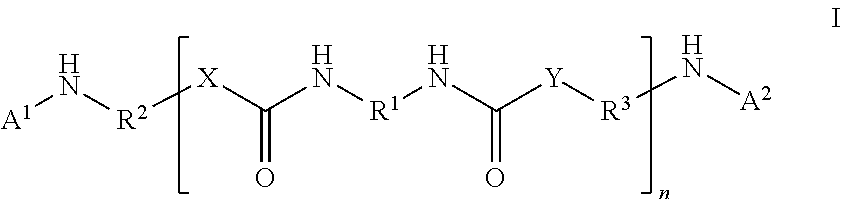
[A1]N[R2][X]C(N[R1]NC([Y][R3]N[A2])=O)=O
